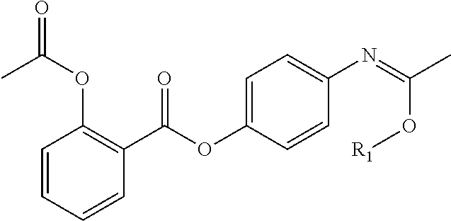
C1=C(OC(=O)C2=C(OC(=O)C)C=CC=C2)C=CC(N=C(C)O[R1])=C1
